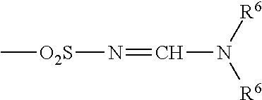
C[O2S]N=CN([R6])[R6]
